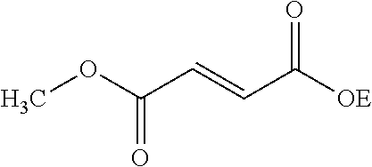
COC(C=CC([OE])=O)=O
